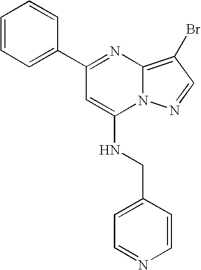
C1(C2=CC=CC=C2)=NC2=C(Br)C=NN2C(NCC2=CC=NC=C2)=C1
